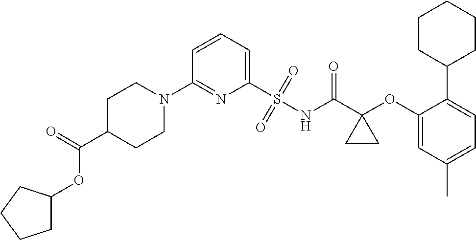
C1(N2CCC(C(OC3CCCC3)=O)CC2)=NC(S(=O)(=O)NC(C2(OC3=CC(C)=CC=C3C3CCCCC3)CC2)=O)=CC=C1
